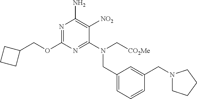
N1=C(OCC2CCC2)N=C(N(C[CO2Me])CC2=CC=CC(CN3CCCC3)=C2)C([NO2])=C1N
